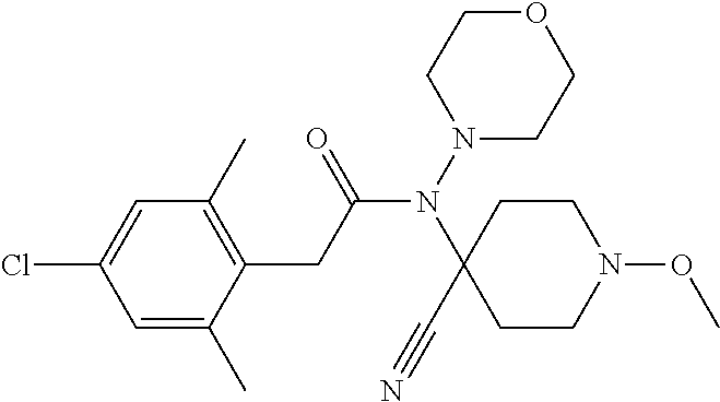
C1=C(C)C(CC(N(N2CCOCC2)C2(C#N)CCN(OC)CC2)=O)=C(C)C=C1Cl
